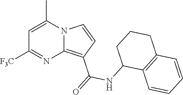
C1=C(C)N2C(=C(C(=O)NC3C4=C(CCC3)C=CC=C4)C=C2)N=C1[F3C]
